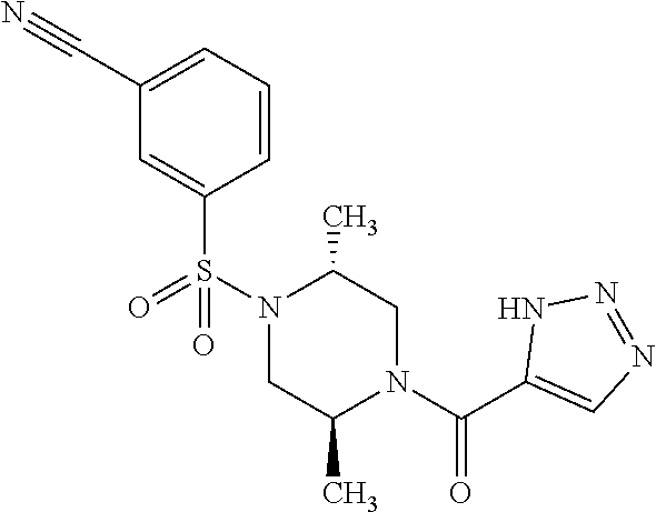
C1(C#N)=CC=CC(S(N2C(C)CN(C(C3=CN=NN3)=O)C(C)C2)(=O)=O)=C1
